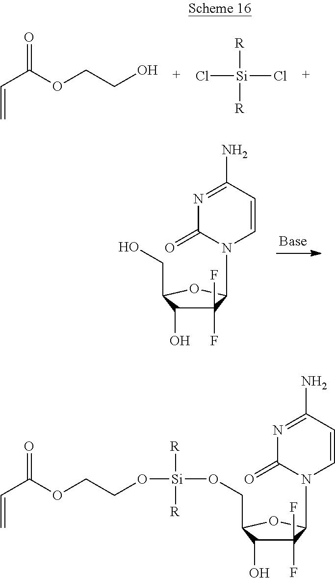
C1(N)=NC(=O)N(C2C(F)(F)C(O)C(CO)O2)C=C1.C(=C)C(OCCO)=O.Cl[Si]([R])([R])Cl.C1(N)=NC(=O)N(C2C(F)(F)C(O)C(CO[Si]([R])([R])OCCOC(C=C)=O)O2)C=C1
